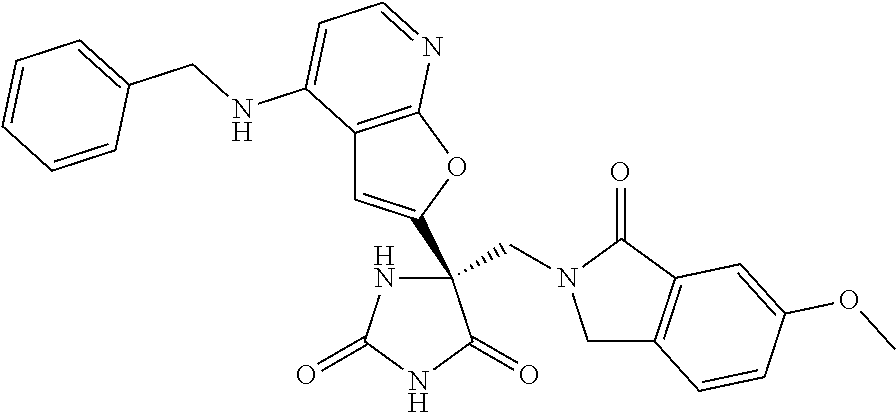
C12=C(OC(C3(CN4CC5=C(C4=O)C=C(OC)C=C5)NC(=O)NC3=O)=C1)N=CC=C2NCC1=CC=CC=C1
